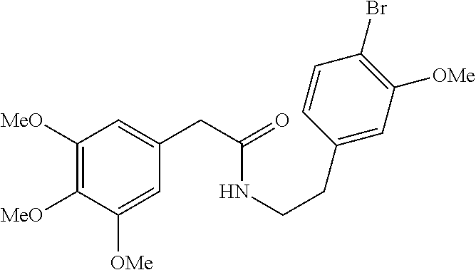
C1([MeO])=C([MeO])C([OMe])=CC(CC(NCCC2=CC([OMe])=C(Br)C=C2)=O)=C1
